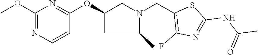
C1(OC)=NC=CC(OC2CC(C)N(CC3=C(F)N=C(NC(C)=O)S3)C2)=N1
